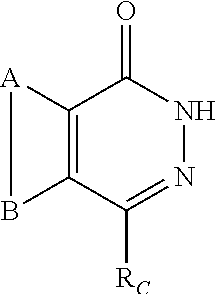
C12=C(C([RC])=NNC1=O)B[A]2
